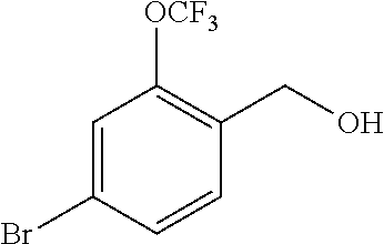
C1=C(Br)C=CC(CO)=C1[OCF3]
